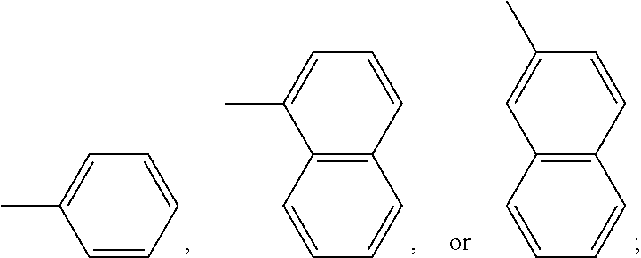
C1=CC=CC=C1C.C12=C(C=CC=C1)C(C)=CC=C2.C12=C(C=CC=C1)C=C(C)C=C2
